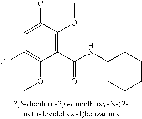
C1(C(NC2CCCCC2C)=O)=C(OC)C(Cl)=CC(Cl)=C1OC
